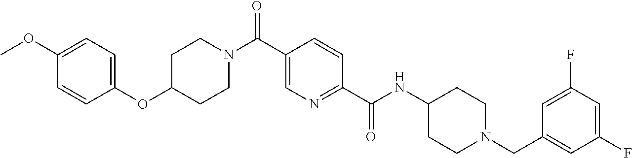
C1C(OC2=CC=C(OC)C=C2)CCN(C(C2=CN=C(C(NC3CCN(CC4=CC(F)=CC(F)=C4)CC3)=O)C=C2)=O)C1
